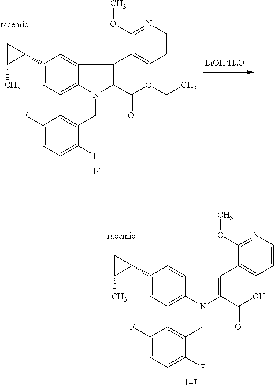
C1(C2CC2C)=CC=C2C(=C1)C(C1=CC=CN=C1OC)=C(C(O)=O)N2CC1=CC(F)=CC=C1F.C1(C2CC2C)=CC=C2C(=C1)C(C1=CC=CN=C1OC)=C(C(OCC)=O)N2CC1=CC(F)=CC=C1F
